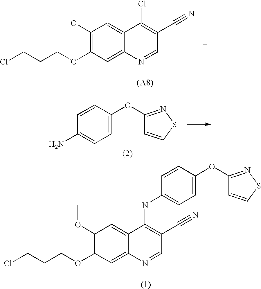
C1(OC)=C(OCCCCl)C=C2C(=C1)C(Cl)=C(C#N)C=N2.C1(OC)=C(OCCCCl)C=C2C(=C1)C(NC1=CC=C(OC3=NSC=C3)C=C1)=C(C#N)C=N2.C1=C(OC2=NSC=C2)C=CC(N)=C1
